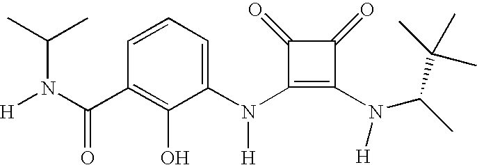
[H]N(C(C1=C(O)C(N(C2=C(N(C(C)C(C)(C)C)[H])C(=O)C2=O)[H])=CC=C1)=O)C(C)C
